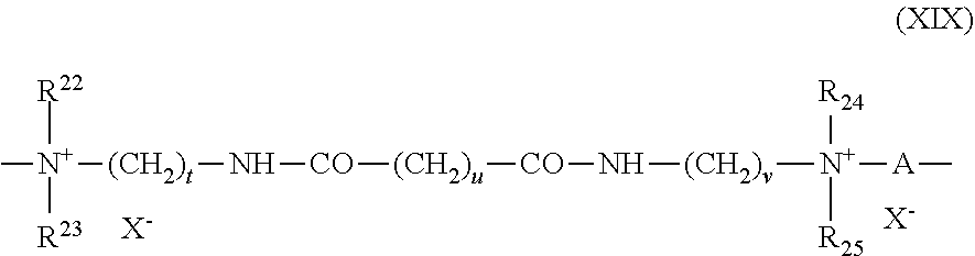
C[N+]([R22])([R23])[(CH2)t]N[CO][(CH2)u][CO]N[(CH2)v][N+]([R24])([R25])[A]C.[X-].[X-]
